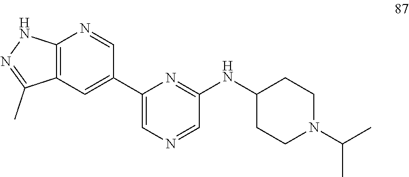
C1(C2=CC3=C(N=C2)NN=C3C)=CN=CC(NC2CCN(C(C)C)CC2)=N1
